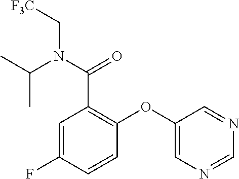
C1=C(F)C=CC(OC2=CN=CN=C2)=C1C(N(C(C)C)C[F3C])=O
